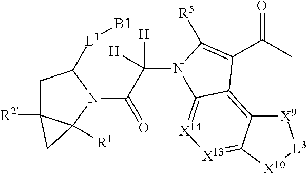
C1C2([R2])C([R1])(N(C(C([H])([H])N3C4=[X14][X13]=C5C(=C4C(C(C)=O)=C3[R5])[X9][L3][X10]5)=O)C1[L1][B1])C2
